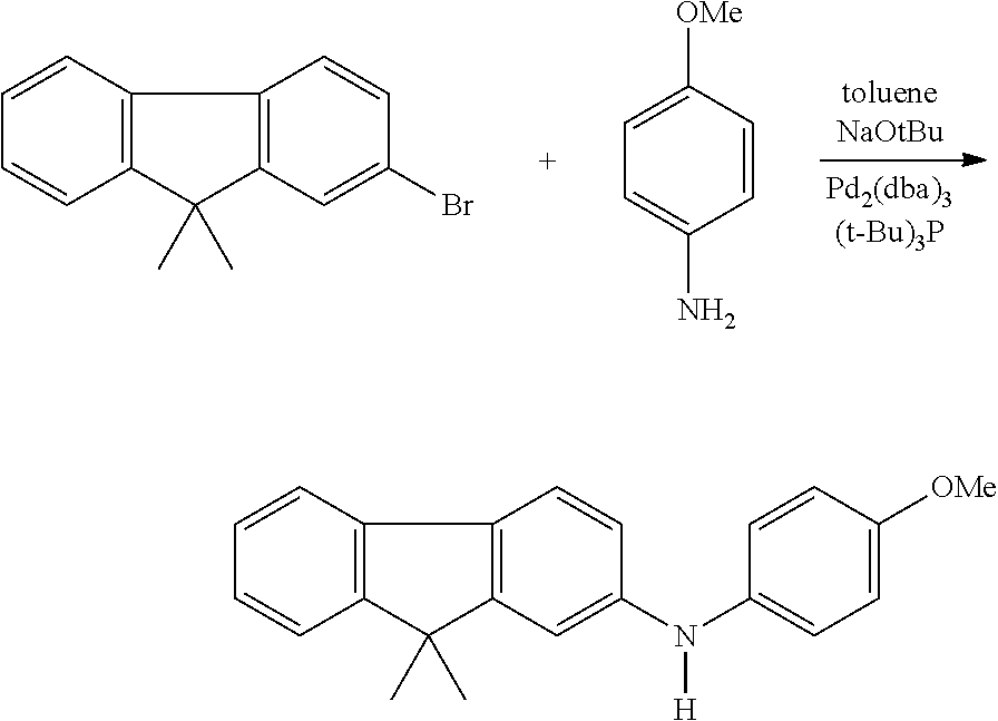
C12=C(C(C)(C)C3=C1C=CC(Br)=C3)C=CC=C2.C1=C([OMe])C=CC(N)=C1.C12=C(C(C)(C)C3=C1C=CC(N(C1=CC=C([OMe])C=C1)[H])=C3)C=CC=C2
